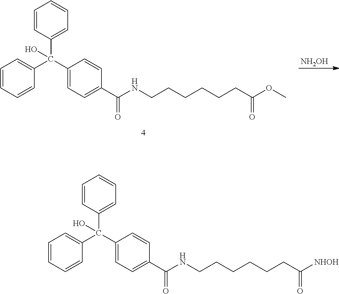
C1=CC(C(C2=CC=C(C(NCCCCCCC(OC)=O)=O)C=C2)(C2=CC=CC=C2)O)=CC=C1.[NH2OH].C1=CC(C(C2=CC=C(C(NCCCCCCC([NHOH])=O)=O)C=C2)(C2=CC=CC=C2)O)=CC=C1
